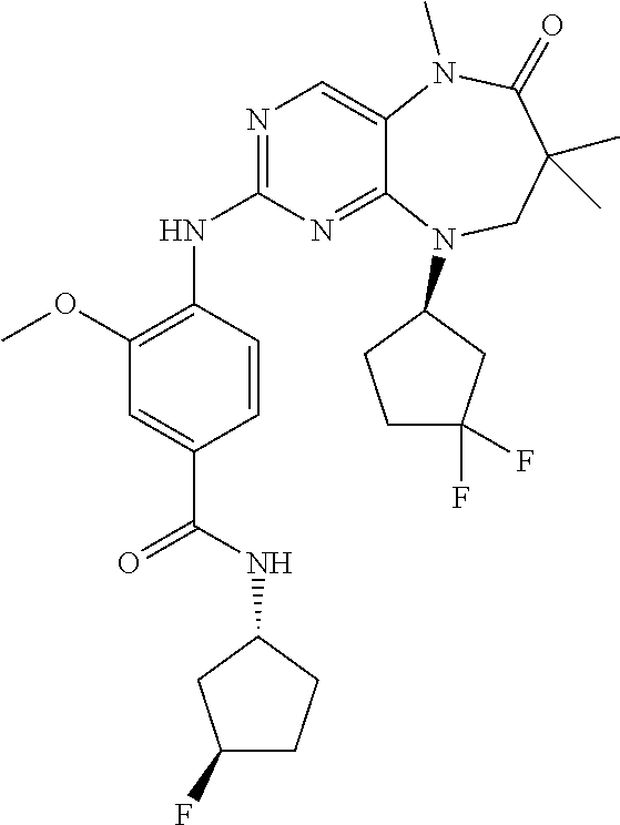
C1=CC(NC2=NC=C3C(=N2)N(C2CC(F)(F)CC2)CC(C)(C)C(=O)N3C)=C(OC)C=C1C(NC1CC(F)CC1)=O
